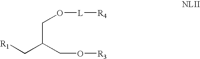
C(C(CO[R3])C[R1])O[L][R4]
